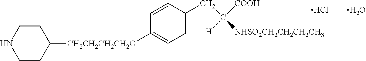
C1CNCCC1[CH2CH2CH2CH2O]C1=CC=C(CC([COOH])([H])[NHSO2CH2CH2CH2CH3])C=C1.Cl.O
